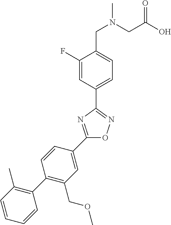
C1(F)=CC(C2=NOC(C3=CC(COC)=C(C4=C(C)C=CC=C4)C=C3)=N2)=CC=C1CN(C)CC(O)=O
